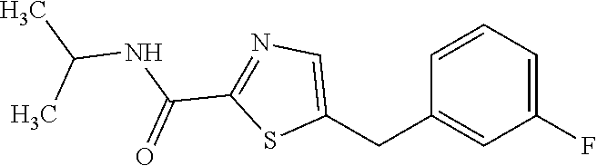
C1=CC=C(F)C=C1CC1=CN=C(C(NC(C)C)=O)S1
